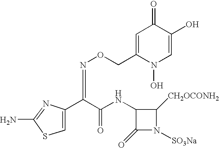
C1=C(CON=C(C(NC2C(=O)N([SO3Na])C2[CH2OCONH2])=O)C2=CSC(N)=N2)N(O)C=C(O)C1=O
